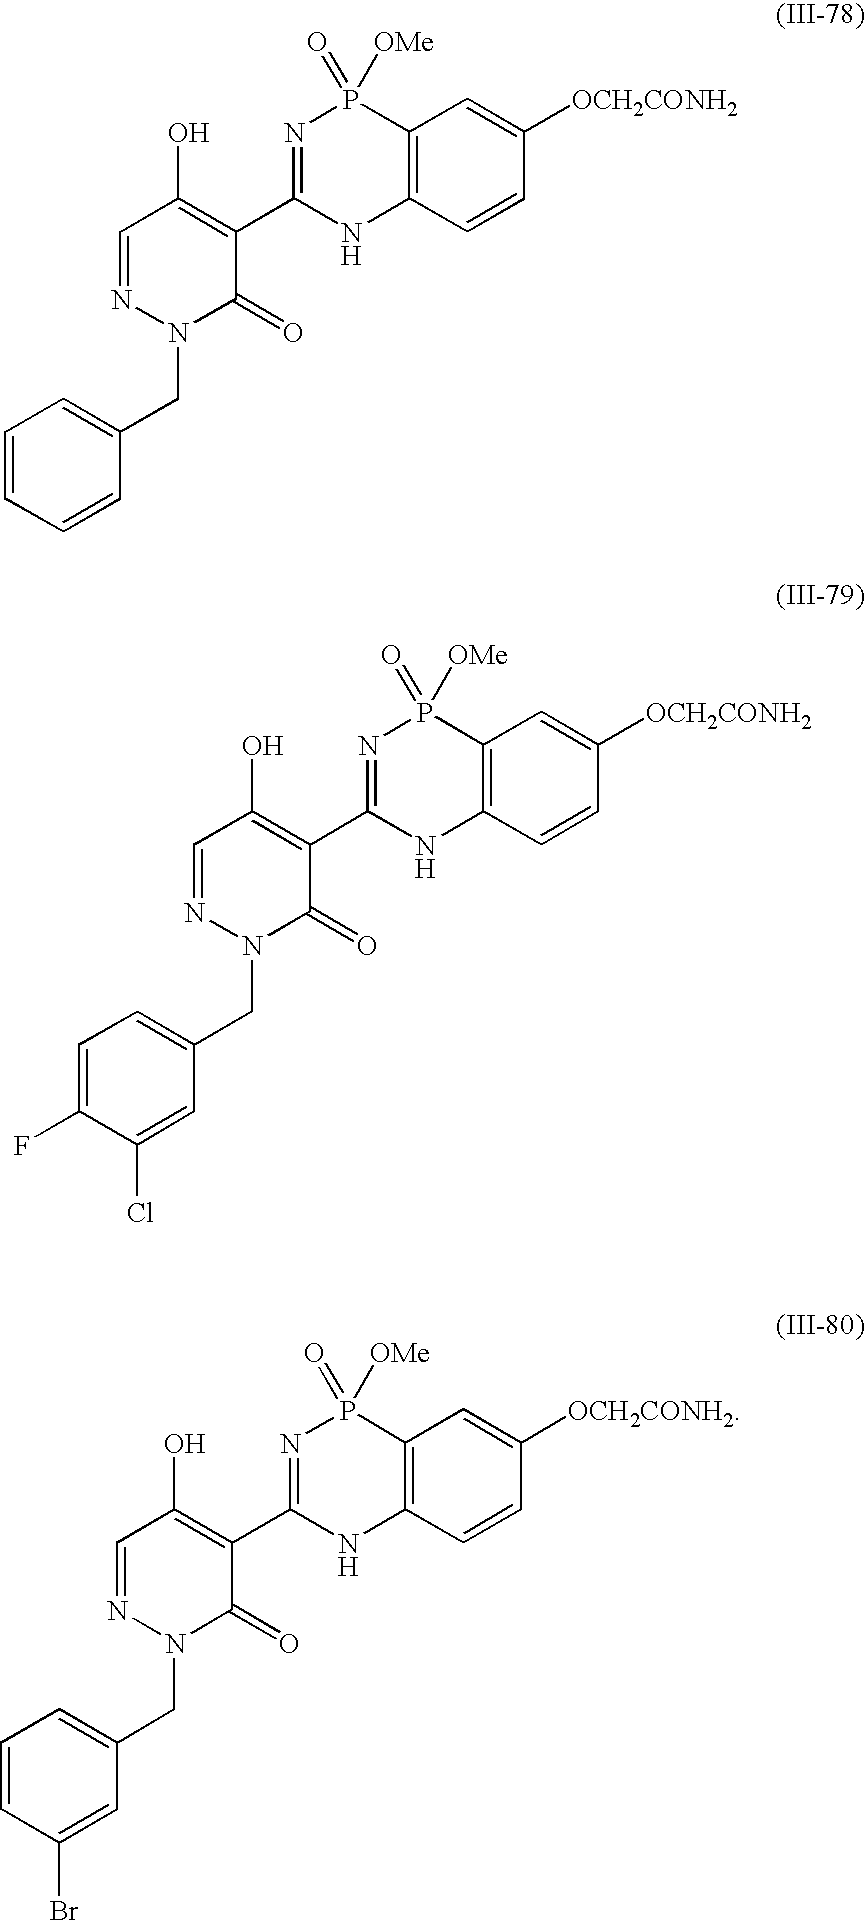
C1=NN(CC2=CC=CC=C2)C(=O)C(C2=NP(=O)([OMe])C3=C(N2)C=CC([OCH2CONH2])=C3)=C1O.C1=NN(CC2=CC=C(F)C(Cl)=C2)C(=O)C(C2=NP(=O)([OMe])C3=C(N2)C=CC([OCH2CONH2])=C3)=C1O.C1=NN(CC2=CC=CC(Br)=C2)C(=O)C(C2=NP(=O)([OMe])C3=C(N2)C=CC([OCH2CONH2])=C3)=C1O
